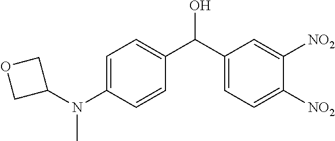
C1=C(N(C)C2COC2)C=CC(C(C2=CC=C([NO2])C([NO2])=C2)O)=C1
